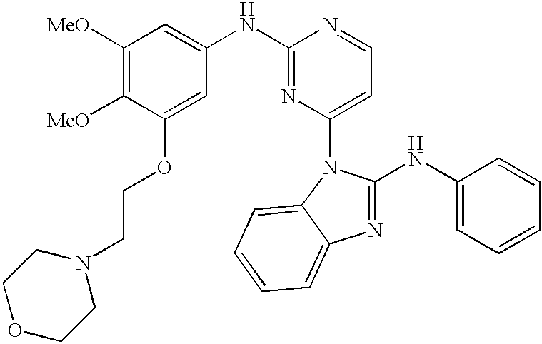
C1([MeO])=C([MeO])C(OCCN2CCOCC2)=CC(NC2=NC(N3C4=CC=CC=C4N=C3NC3=CC=CC=C3)=CC=N2)=C1
